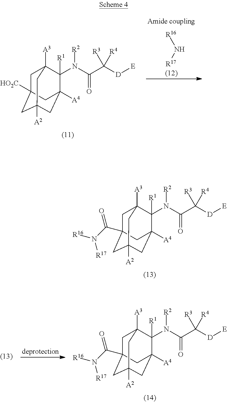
[R16]N[R17].C1C2([HO2C])CC3([A2])CC([A4])(C([R1])(N([R2])C(C([D][E])([R3])[R4])=O)C1([A3])C3)C2.C1C2(C(N([R16])[R17])=O)CC3([A2])CC([A4])(C([R1])(N([R2])C(C([D][E])([R3])[R4])=O)C1([A3])C3)C2.C1C2(C(N([R16])[R17])=O)CC3([A2])CC([A4])(C([R1])(N([R2])C(C([D][E])([R3])[R4])=O)C1([A3])C3)C2
